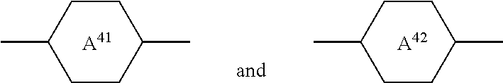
CC1CCC(C)CC1.[A42].C1CC(C)CCC1C.[A41]
